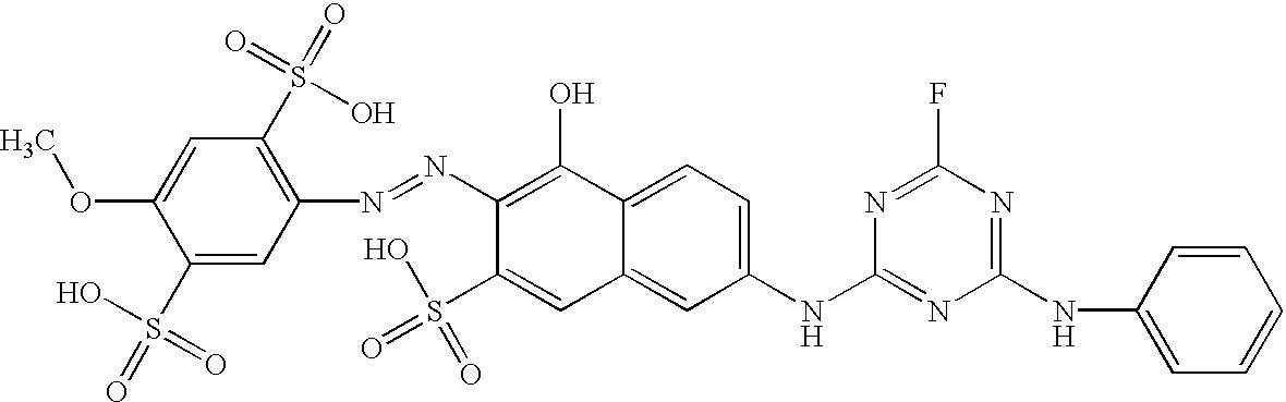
C1(S(=O)(O)=O)=CC(N=NC2=C(O)C3=CC=C(NC4=NC(NC5=CC=CC=C5)=NC(F)=N4)C=C3C=C2S(=O)(O)=O)=C(S(=O)(=O)O)C=C1OC
